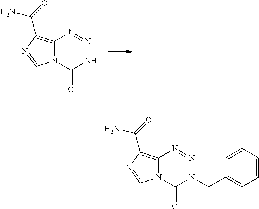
C12=C(C(=O)N)N=CN1C(=O)NN=N2.C12=C(C(=O)N)N=CN1C(=O)N(CC1=CC=CC=C1)N=N2
